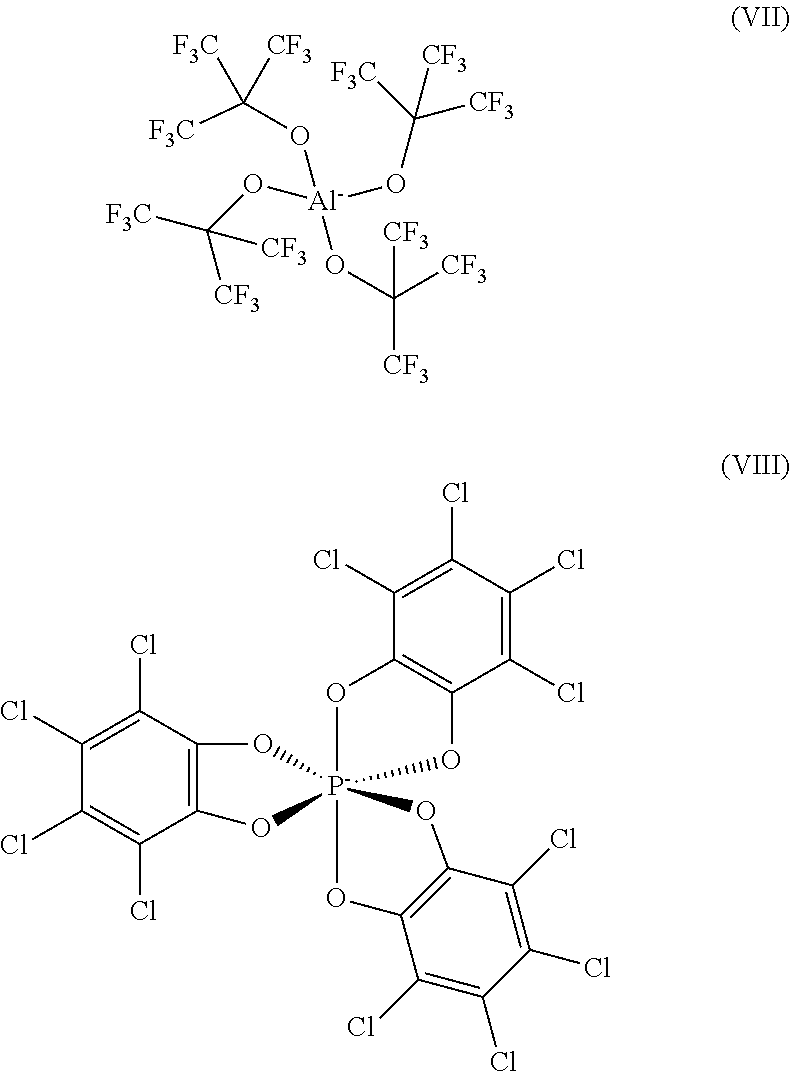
[Al](OC([F3C])([F3C])[CF3])(OC([CF3])([F3C])[CF3])(OC([CF3])([CF3])[CF3])OC([F3C])([CF3])[CF3].C1(Cl)=C(Cl)C2=C(C(Cl)=C1Cl)O[P-]13(O2)(OC2=C(C(Cl)=C(Cl)C(Cl)=C2Cl)O1)OC1=C(C(Cl)=C(Cl)C(Cl)=C1Cl)O3
